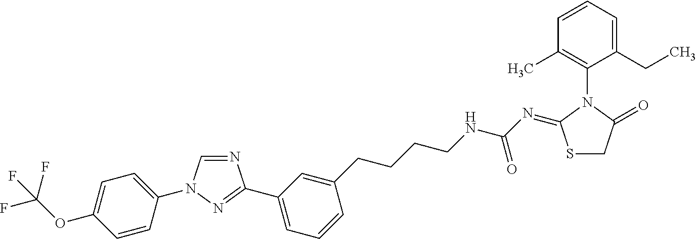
N1=CN(C2=CC=C(OC(F)(F)F)C=C2)N=C1C1=CC=CC(CCCCNC(N=C2SCC(=O)N2C2=C(C)C=CC=C2CC)=O)=C1
